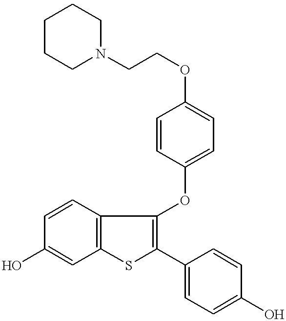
C1=CC2=C(C=C1O)SC(C1=CC=C(O)C=C1)=C2OC1=CC=C(OCCN2CCCCC2)C=C1
